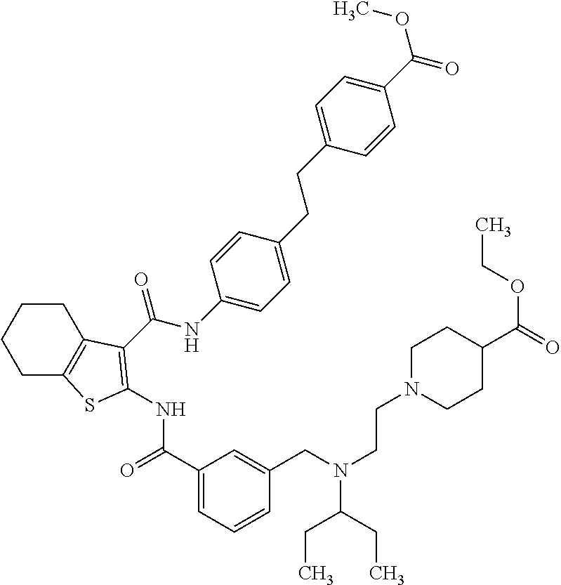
C1C2=C(CCC1)C(C(NC1=CC=C(CCC3=CC=C(C(=O)OC)C=C3)C=C1)=O)=C(NC(=O)C1=CC=CC(CN(CCN3CCC(C(=O)OCC)CC3)C(CC)CC)=C1)S2
